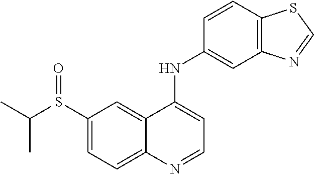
C1(S(=O)C(C)C)=CC=C2C(=C1)C(NC1=CC3=C(C=C1)SC=N3)=CC=N2
